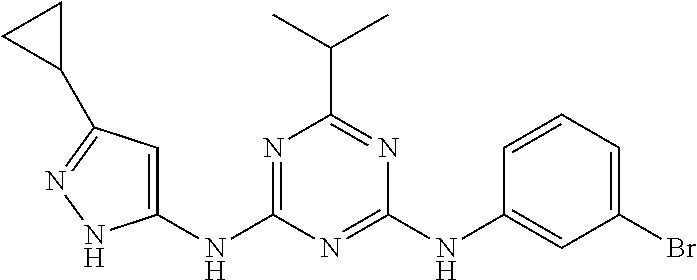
C1(C2CC2)=NNC(NC2=NC(C(C)C)=NC(NC3=CC(Br)=CC=C3)=N2)=C1
